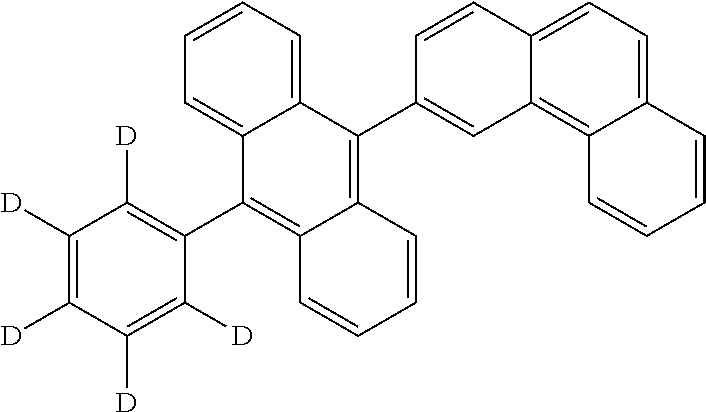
C1([D])=C([D])C([D])=C([D])C(C2=C3C(=C(C4=CC5=C6C(=CC=C5C=C4)C=CC=C6)C4=CC=CC=C24)C=CC=C3)=C1[D]
